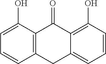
C12=C(C(O)=CC=C1)C(=O)C1=C(O)C=CC=C1C2
